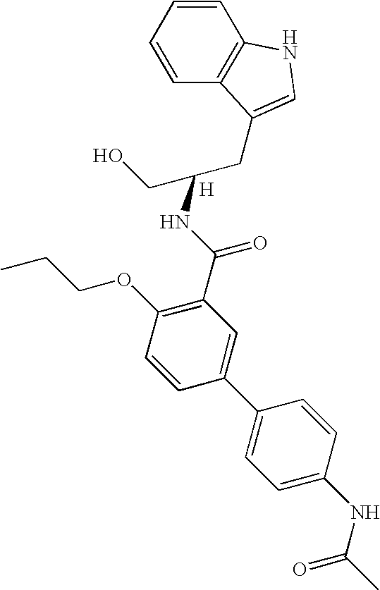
C1=CC=CC2=C1NC=C2CC(CO)NC(C1=C(OCCC)C=CC(C2=CC=C(NC(C)=O)C=C2)=C1)=O.[H]
